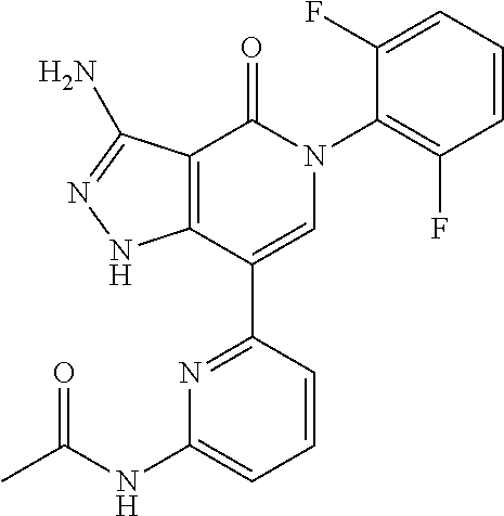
C12=C(C(C3=NC(NC(C)=O)=CC=C3)=CN(C3=C(F)C=CC=C3F)C1=O)NN=C2N
